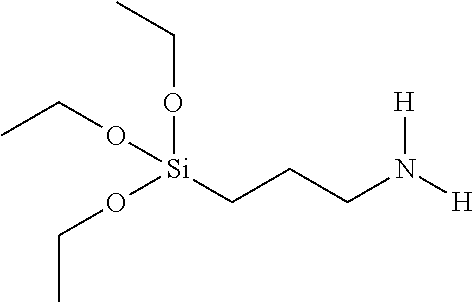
[Si](CCCN([H])[H])(OCC)(OCC)OCC
